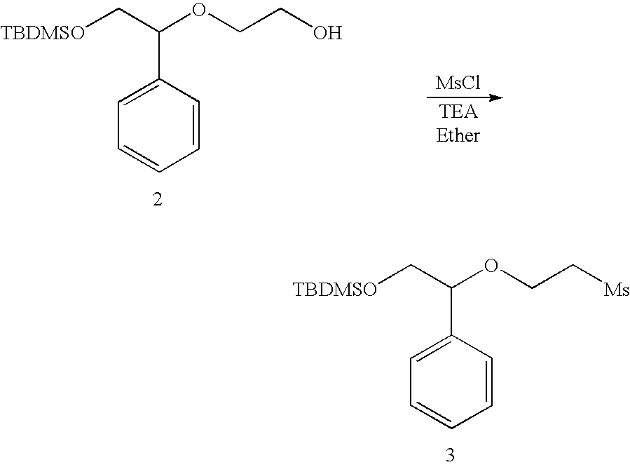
[TBDMSO]CC(OCC[Ms])C1=CC=CC=C1.[TBDMSO]CC(OCCO)C1=CC=CC=C1.[MsCl]
